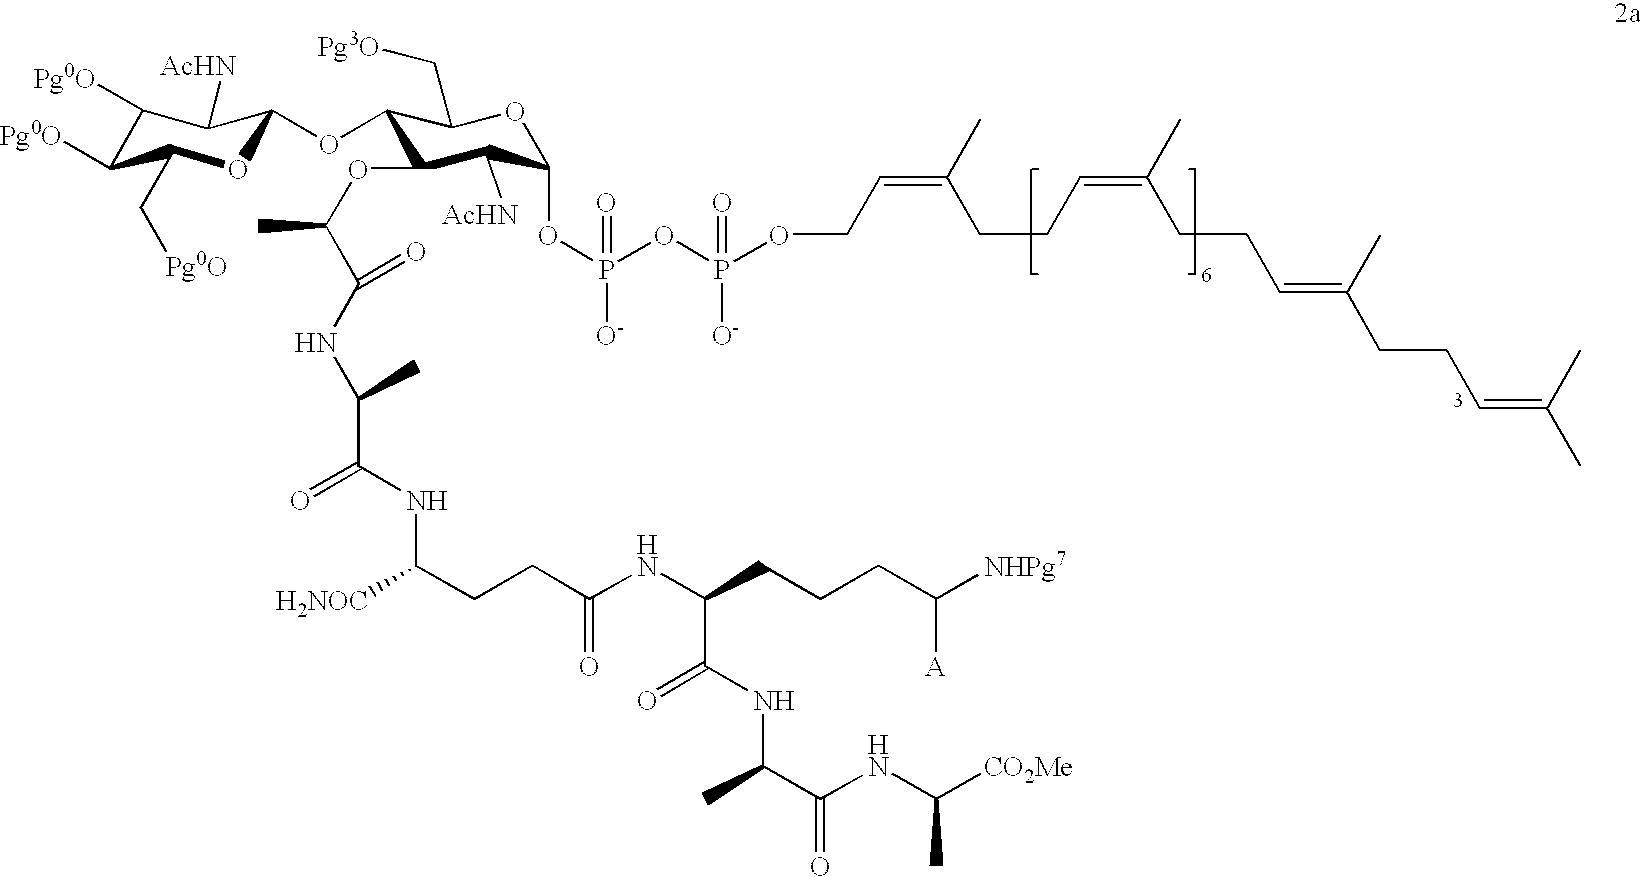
C1([Pg0O])C([Pg0O])C(C[Pg0O])OC(OC2C(OC(C(NC(C(=O)NC([H2NOC])CCC(NC(CCCC([NHPg7])[A])C(NC(C(NC([CO2Me])C)=O)C)=O)=O)C)=O)C)C([AcHN])C(OP(=O)([O-])OP(OCC=C(CCC=C(CCC=C(CCC=C(C)C)C)C)C)([O-])=O)OC2C[Pg3O])C1[AcHN]
